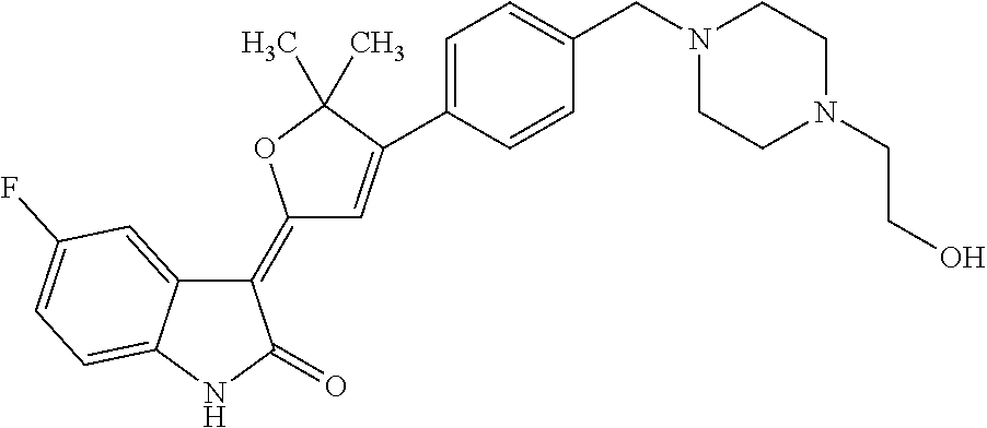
C1(=C2C=C(C3=CC=C(CN4CCN(CCO)CC4)C=C3)C(C)(C)O2)C2=CC(F)=CC=C2NC1=O
